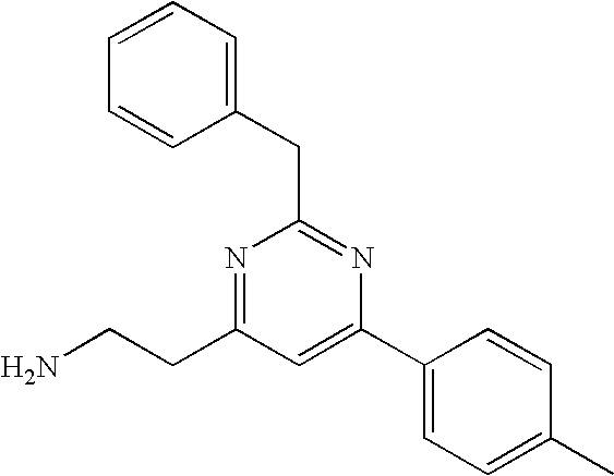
N1=C(CCN)C=C(C2=CC=C(C)C=C2)N=C1CC1=CC=CC=C1
